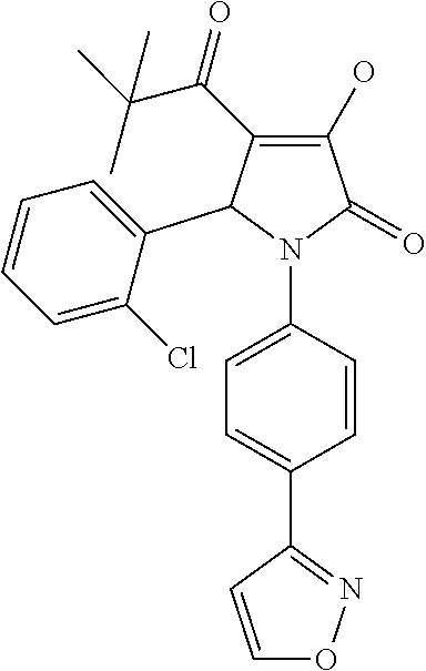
C1(O)=C(C(C(C)(C)C)=O)C(C2=CC=CC=C2Cl)N(C2=CC=C(C3=NOC=C3)C=C2)C1=O
